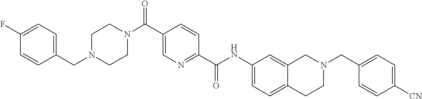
N1(CC2=CC=C(F)C=C2)CCN(C(C2=CN=C(C(NC3=CC=C4C(=C3)CN(CC3=CC=C([CN])C=C3)CC4)=O)C=C2)=O)CC1
